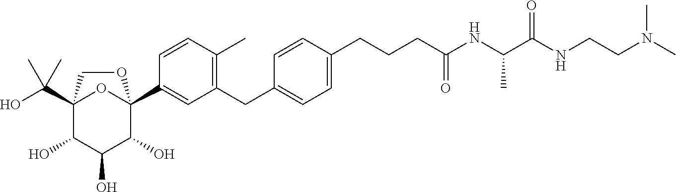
C12(C(O)(C)C)C(O)C(O)C(O)C(C3=CC(CC4=CC=C(CCCC(NC(C(NCCN(C)C)=O)C)=O)C=C4)=C(C)C=C3)(O1)OC2
